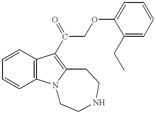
C1=CC=CC2=C1C(C(COC1=CC=CC=C1CC)=O)=C1N2CCNCC1
